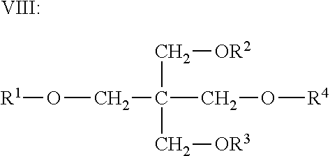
[R1]OCC(CO[R4])(C[OR2])C[OR3].[VIII:]
